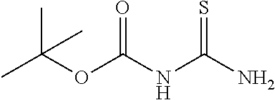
CC(C)(C)OC(=O)NC(N)=S
